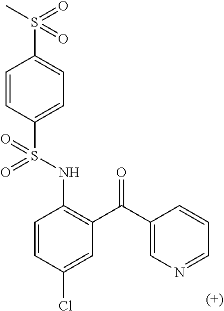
C1=CC(S(NC2=C(C(=O)C3=CN=CC=C3)C=C(Cl)C=C2)(=O)=O)=CC=C1S(C)(=O)=O
